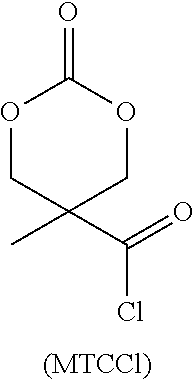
O1CC(C)(C(=O)Cl)COC1=O.[(MTCCl)]
